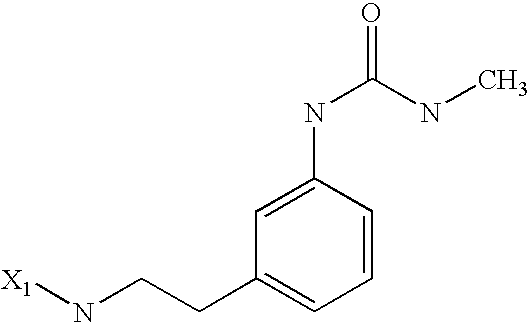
[X1]NCCC1=CC=CC(NC(=O)NC)=C1
